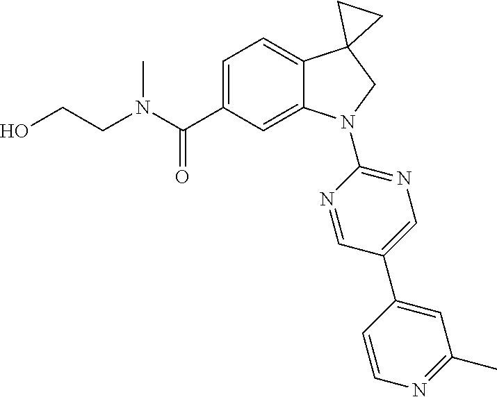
N(C(C1=CC=C2C(=C1)N(C1=NC=C(C3=CC(C)=NC=C3)C=N1)CC21CC1)=O)(C)CCO
